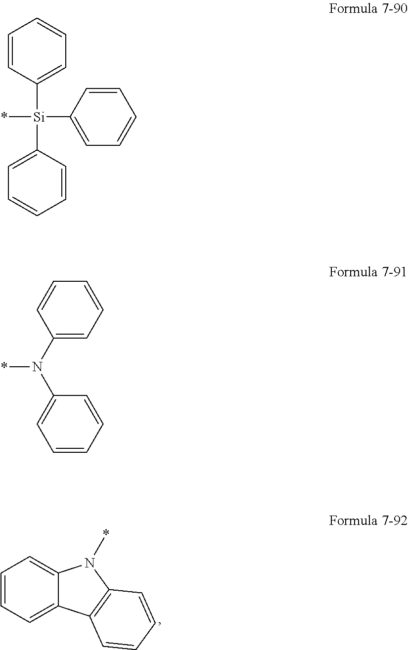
C1([Si](C2=CC=CC=C2)(C2=CC=CC=C2)*)=CC=CC=C1.C1=CC=C2C(=C1)N(*)C1=C2C=CC=C1.*N(C1=CC=CC=C1)C1=CC=CC=C1
